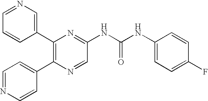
C1=NC=CC(C2=C(C3=CN=CC=C3)N=C(NC(NC3=CC=C(F)C=C3)=O)C=N2)=C1
